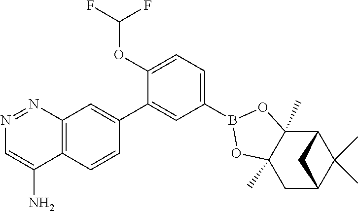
C12=C(C=CC(C3=CC(B4OC5(C)C(C)(O4)C4C(C)(C)C(C5)C4)=CC=C3OC(F)F)=C1)C(N)=CN=N2
